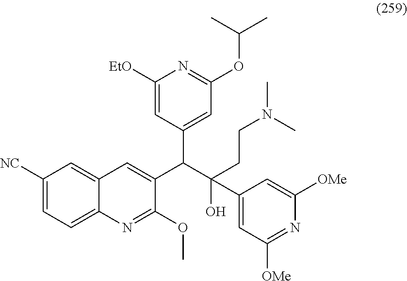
C1([NC])=CC=C2C(=C1)C=C(C(C(CCN(C)C)(O)C1=CC([OMe])=NC([OMe])=C1)C1=CC(OC(C)C)=NC([EtO])=C1)C(OC)=N2
